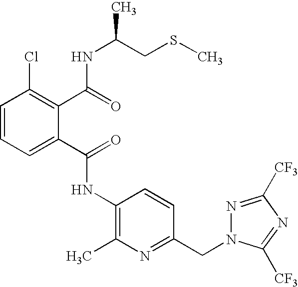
C1=CC=C(C(=O)NC2=C(C)N=C(CN3N=C([CF3])N=C3[CF3])C=C2)C(C(=O)NC(CSC)C)=C1Cl
